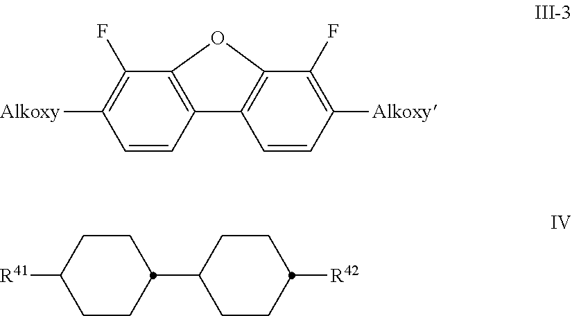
[Alkoxy]C1=C(F)C2=C(C=C1)C1=C(C(F)=C([Alkoxy])C=C1)O2.C1([R41])CCC(C2CCC([R42])CC2)CC1
